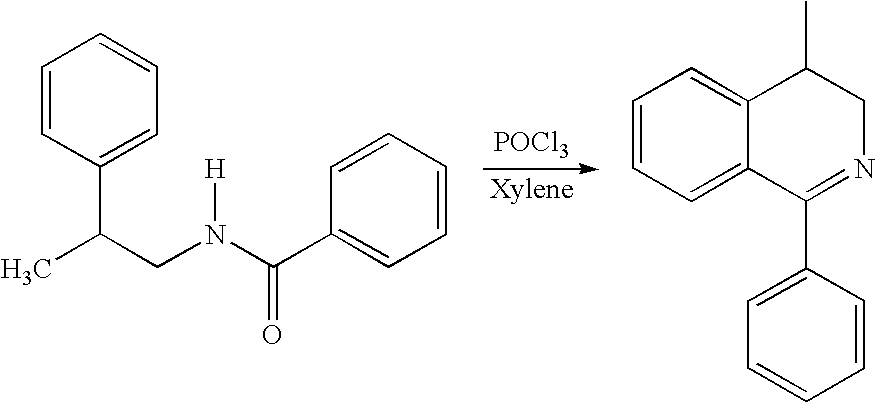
C1=CC(C(CN(C(C2=CC=CC=C2)=O)[H])C)=CC=C1.[POCl3].C1=CC=CC(C2=NCC(C)C3=CC=CC=C23)=C1
